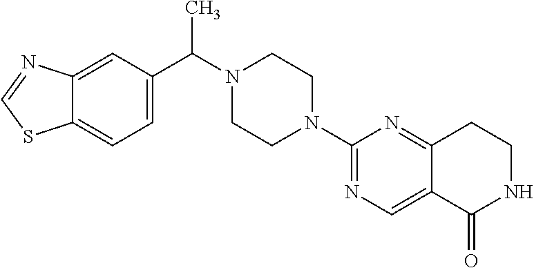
C12=CC(C(C)N3CCN(C4=NC=C5C(=N4)CCNC5=O)CC3)=CC=C1SC=N2
